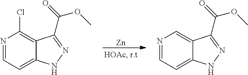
N1=CC=C2C(=C1Cl)C(C(=O)OC)=NN2.N1=CC=C2C(=C1)C(C(=O)OC)=NN2.[Zn]
